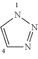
C1=CNN=N1
